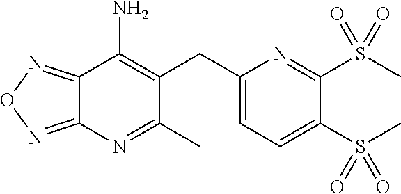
C1(CC2=C(N)C3=NON=C3N=C2C)=CC=C(S(C)(=O)=O)C(S(C)(=O)=O)=N1
